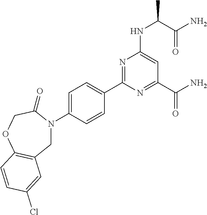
C1(C2=CC=C(N3CC4=C(OCC3=O)C=CC(Cl)=C4)C=C2)=NC(NC(C)C(N)=O)=CC(C(N)=O)=N1
